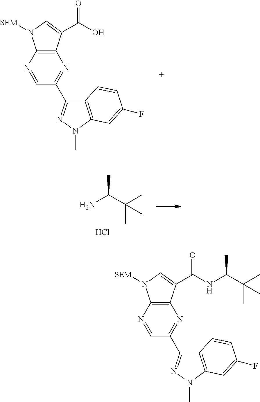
C1(C2=NN(C)C3=C2C=CC(F)=C3)=NC2=C(N([SEM])C=C2C(O)=O)N=C1.NC(C(C)(C)C)C.Cl.C1(C2=NN(C)C3=C2C=CC(F)=C3)=NC2=C(N([SEM])C=C2C(NC(C(C)(C)C)C)=O)N=C1
